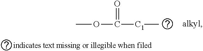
COC(=O)[C1]C
